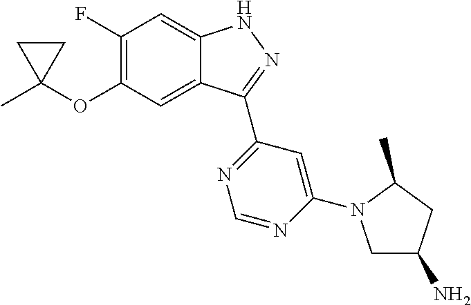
O(C1=C(F)C=C2C(=C1)C(C1=NC=NC(N3CC(N)CC3C)=C1)=NN2)C1(C)CC1
